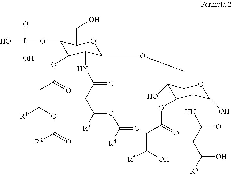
OP(OC1C(OC(CC([R1])OC([R2])=O)=O)C(NC(=O)CC(OC([R4])=O)[R3])C(OCC2C(O)C(OC(CC([R5])O)=O)C(NC(=O)CC(O)[R6])C(O)O2)OC1CO)(=O)O
